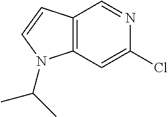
C12=C(C=C(Cl)N=C1)N(C(C)C)C=C2
